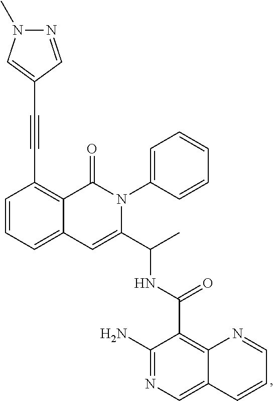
C12=CC=CC(C#CC3=CN(C)N=C3)=C1C(=O)N(C1=CC=CC=C1)C(C(C)NC(C1=C3C(=CN=C1N)C=CC=N3)=O)=C2
